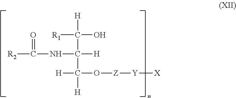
[R2]C(NC([H])(C(O)([R1])[H])C([H])(O[Z][Y][X])[H])=O
